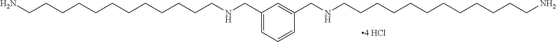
C1(CNCCCCCCCCCCCCN)=CC=CC(CNCCCCCCCCCCCCN)=C1
